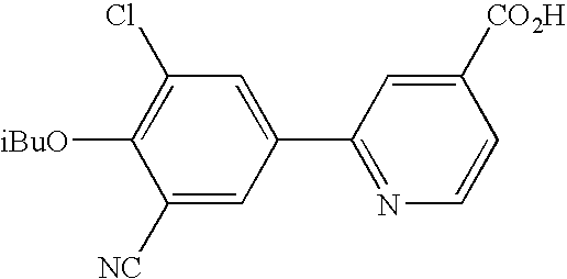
C1([NC])=CC(C2=NC=CC([CO2H])=C2)=CC(Cl)=C1[iBuO]
